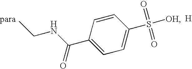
C1=CC(C(NCC)=O)=CC=C1S(=O)(=O)[OH].[H]
